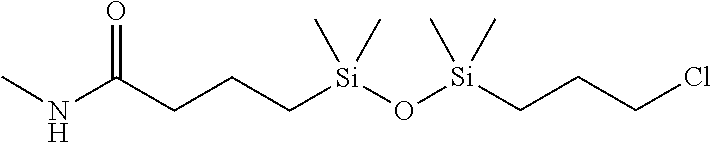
C(CCC[Si](C)(C)O[Si](C)(CCCCl)C)(NC)=O
